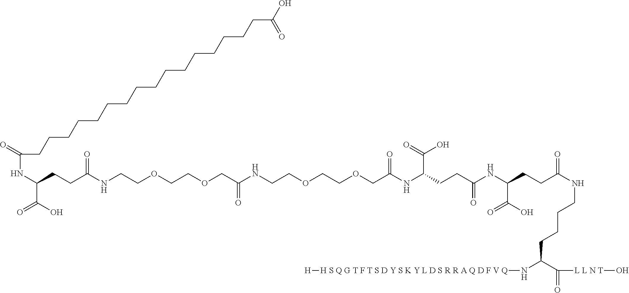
C(CCCCCCCCCCCCCCCC(O)=O)C(NC(C(O)=O)CCC(NCCOCCOCC(NCCOCCOCC(=O)NC(C(=O)O)CCC(=O)NC(C(=O)O)CCC(=O)NCCCCC(C([L L N T]O)=O)N[H S Q G T F T S D Y S K Y L D S R R A Q D F V Q][H])=O)=O)=O
